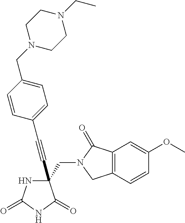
C(#CC1(CN2C(=O)C3=C(C2)C=CC(OC)=C3)NC(=O)NC1=O)C1=CC=C(CN2CCN(CC)CC2)C=C1
